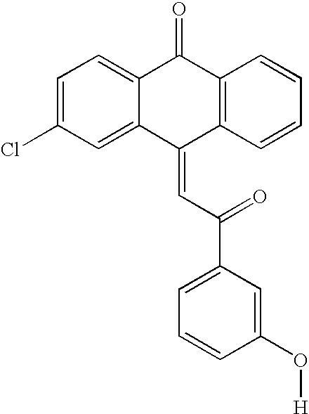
C12=CC=C(Cl)C=C1C(=CC(=O)C1=CC=CC(O[H])=C1)C1=C(C2=O)C=CC=C1
